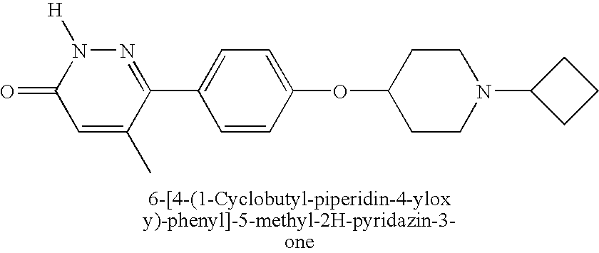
C1(C2=NN([H])C(=O)C=C2C)=CC=C(OC2CCN(C3CCC3)CC2)C=C1
